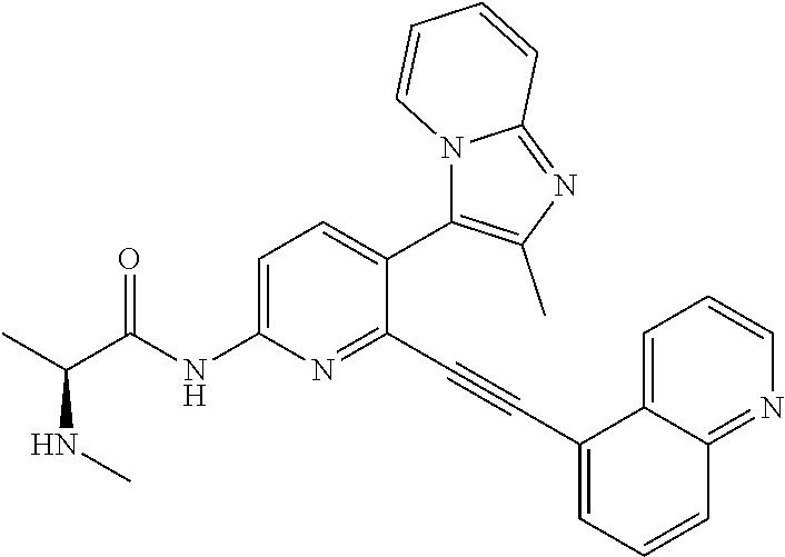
C1=C(NC(C(C)NC)=O)N=C(C#CC2=CC=CC3=NC=CC=C23)C(C2=C(C)N=C3N2C=CC=C3)=C1
